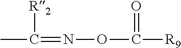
CC([R2])=NOC([R9])=O
